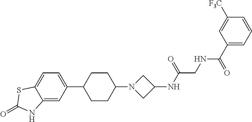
C12=CC(C3CCC(N4CC(NC(CNC(C5=CC=CC([F3C])=C5)=O)=O)C4)CC3)=CC=C1SC(=O)N2
